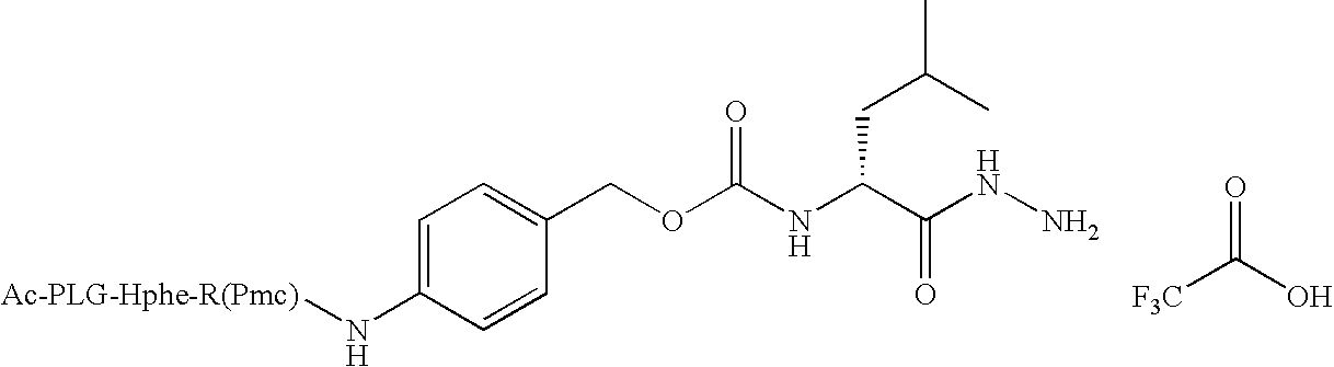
[Ac-PLG-Hphe-R(Pmc)]NC1=CC=C(COC(NC(C(NN)=O)CC(C)C)=O)C=C1.O=C([F3C])O
